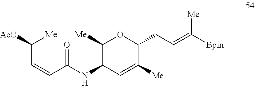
C(=CCC1OC([Me])C(NC(C=CC([AcO])[Me])=O)C=C1[Me])([Bpin])[Me]
